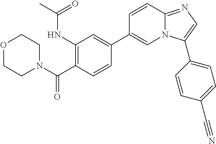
C1=CC2=NC=C(C3=CC=C(C#N)C=C3)N2C=C1C1=CC(NC(=O)C)=C(C(N2CCOCC2)=O)C=C1
